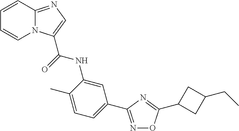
C1=CC2=NC=C(C(=O)NC3=CC(C4=NOC(C5CC(CC)C5)=N4)=CC=C3C)N2C=C1
